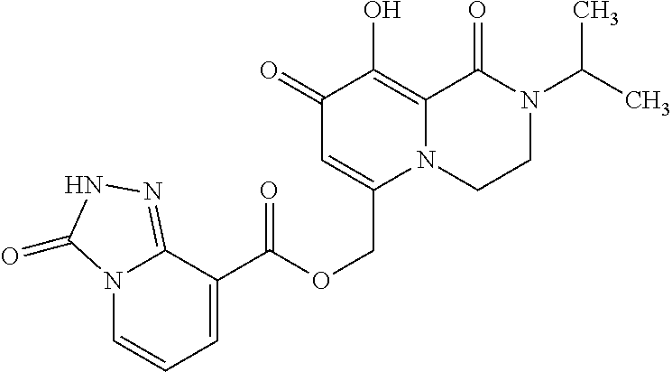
C1(=O)C=C(COC(C2=CC=CN3C2=NNC3=O)=O)N2C(=C1O)C(=O)N(C(C)C)CC2
